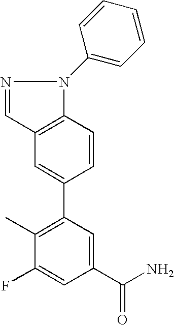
C12=C(C=CC(C3=C(C)C(F)=CC(C(N)=O)=C3)=C1)N(C1=CC=CC=C1)N=C2
